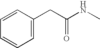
C1=CC(CC(NC)=O)=CC=C1
